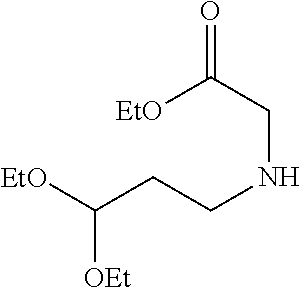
C(CCNCC(=O)[EtO])([EtO])[OEt]
